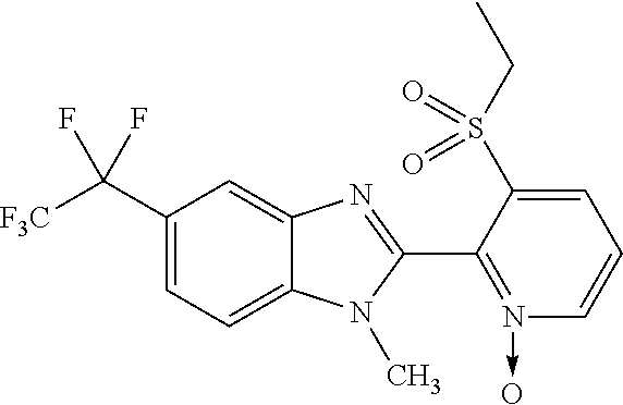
C1(C([F3C])(F)F)=CC=C2C(=C1)N=C(C1=N(->O)C=CC=C1S(CC)(=O)=O)N2C
